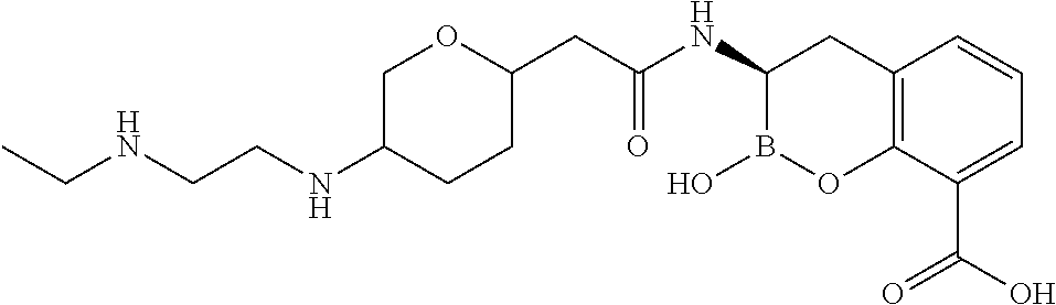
C1C(NCCNCC)CCC(CC(NC2B(O)OC3=C(C2)C=CC=C3C(O)=O)=O)O1
